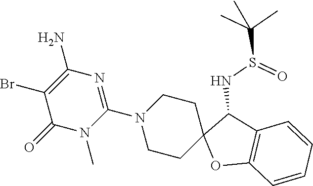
C1(=O)N(C)C(N2CCC3(CC2)OC2=C(C3NS(C(C)(C)C)=O)C=CC=C2)=NC(N)=C1Br
